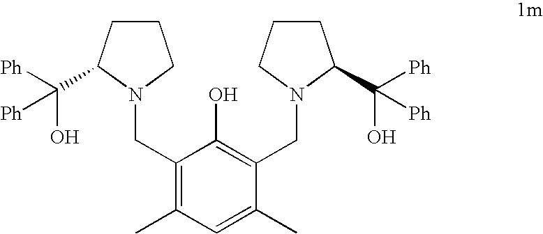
C1(CN2CCCC2C(O)([Ph])[Ph])=C(C)C=C(C)C(CN2C(C(O)([Ph])[Ph])CCC2)=C1O
